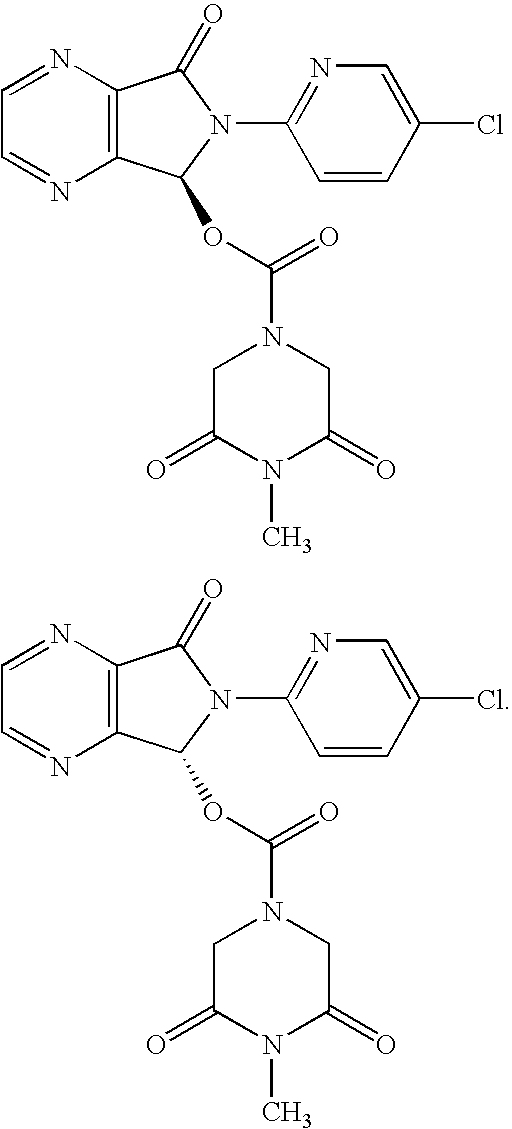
C12=C(N=CC=N1)C(=O)N(C1=NC=C(Cl)C=C1)C2OC(N1CC(=O)N(C)C(=O)C1)=O.C12=C(N=CC=N1)C(=O)N(C1=NC=C(Cl)C=C1)C2OC(N1CC(=O)N(C)C(=O)C1)=O
